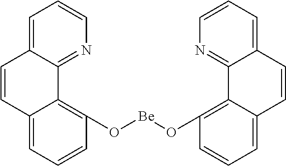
C1=C2C(=NC=C1)C1=C(O[Be]OC3=C4C5=NC=CC=C5C=CC4=CC=C3)C=CC=C1C=C2
